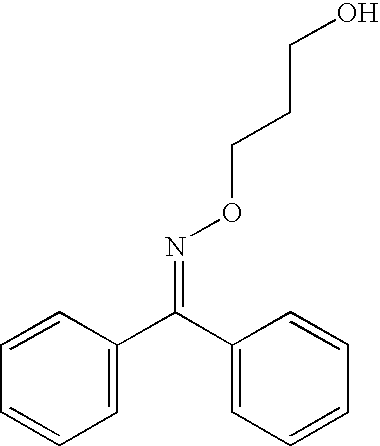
C(O)CCON=C(C1=CC=CC=C1)C1=CC=CC=C1
